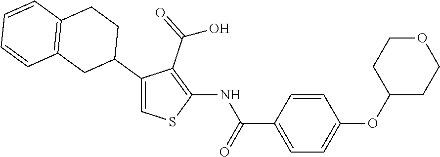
C1(NC(=O)C2=CC=C(OC3CCOCC3)C=C2)=C(C(=O)O)C(C2CCC3=C(C2)C=CC=C3)=CS1
